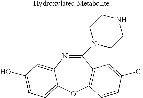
C1(N2CCNCC2)=NC2=CC(O)=CC=C2OC2=C1C=C(Cl)C=C2
